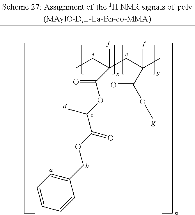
CCC(CC(C)(C(=O)OC)C)(C(OC(C(OCC1=CC=CC=C1)=O)C)=O)C
